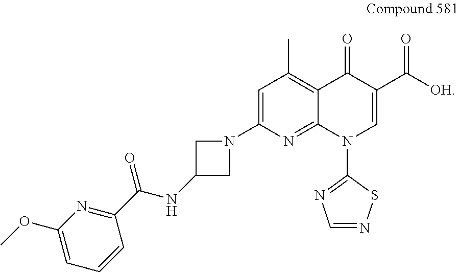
C1=C(N2CC(NC(C3=NC(OC)=CC=C3)=O)C2)N=C2C(=C1C)C(=O)C(C([OH])=O)=CN2C1=NC=NS1
